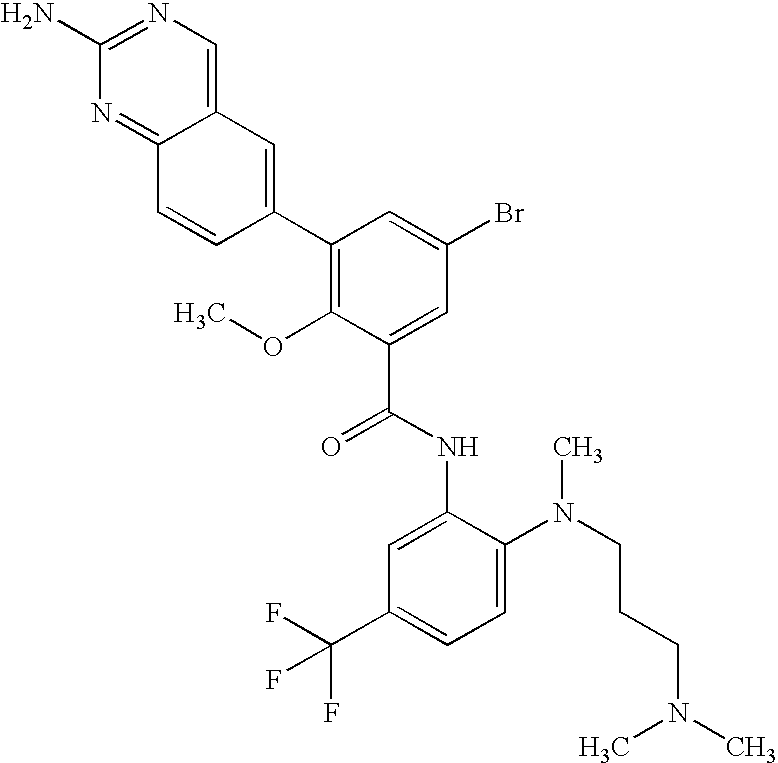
C12=NC(N)=NC=C1C=C(C1=C(OC)C(C(NC3=CC(C(F)(F)F)=CC=C3N(CCCN(C)C)C)=O)=CC(Br)=C1)C=C2
